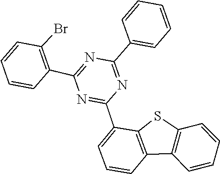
C1(C2=C(Br)C=CC=C2)=NC(C2=CC=CC=C2)=NC(C2=CC=CC3=C2SC2=C3C=CC=C2)=N1
